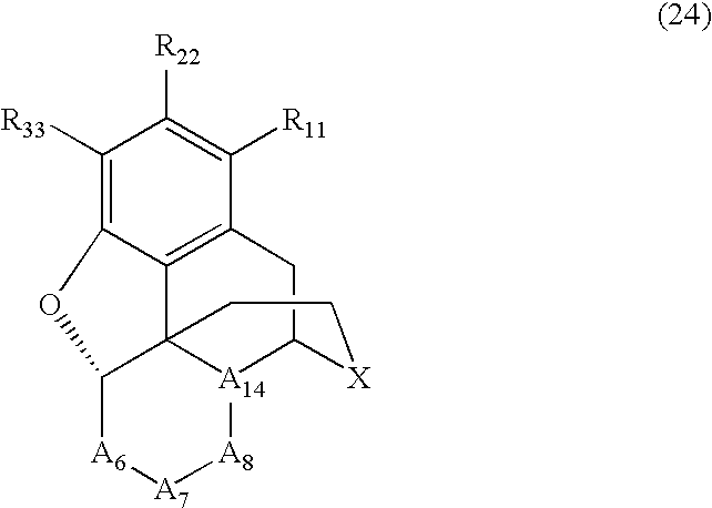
C1([R33])=C2C3=C(C([R11])=C1[R22])CC1[A14]4C3(C([A6][A7][A8]4)O2)CC[X]1
